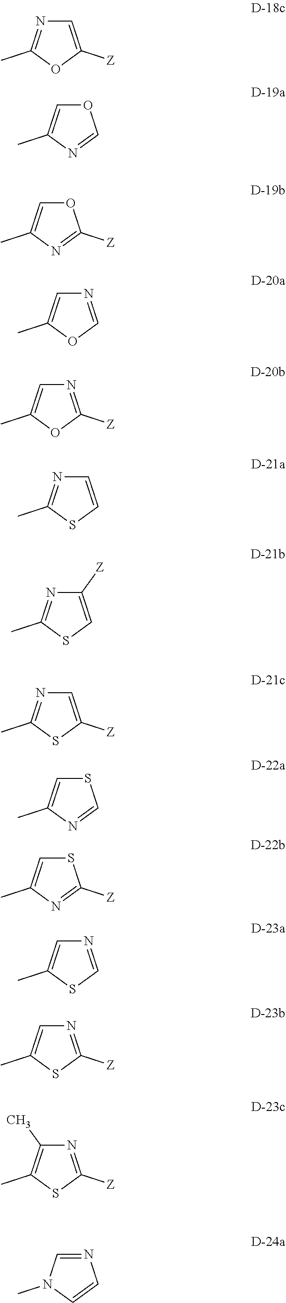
C1=C([Z])OC(C)=N1.O1C=C(C)N=C1.O1C=C(C)N=C1[Z].N1=COC(C)=C1.N1=C([Z])OC(C)=C1.C1=CSC(C)=N1.C1([Z])=CSC(C)=N1.C1=C([Z])SC(C)=N1.S1C=C(C)N=C1.S1C=C(C)N=C1[Z].N1=CSC(C)=C1.N1=C([Z])SC(C)=C1.N1=C([Z])SC(C)=C1C.N1=CN(C)C=C1
